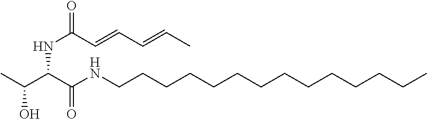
C(C(C(NCCCCCCCCCCCCCC)=O)NC(C=CC=CC)=O)(O)C
